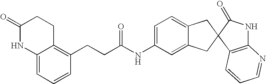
C1=C(NC(CCC2=C3C(=CC=C2)NC(=O)CC3)=O)C=C2C(=C1)CC1(C2)C2=C(NC1=O)N=CC=C2
